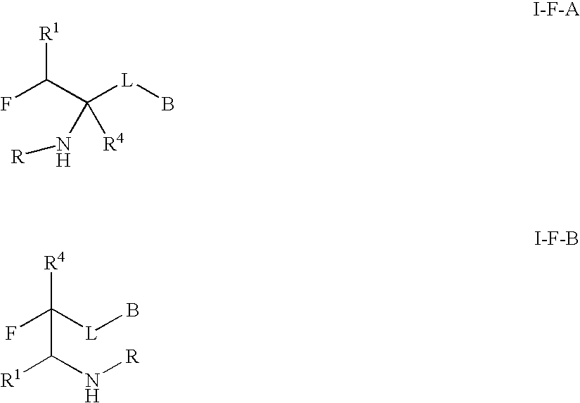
FC(C([L]B)([R4])N[R])[R1].FC([L]B)([R4])C(N[R])[R1]
